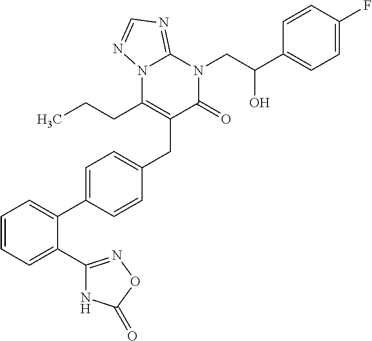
C1=CC=C(C2=NOC(=O)N2)C(C2=CC=C(CC3=C(CCC)N4C(=NC=N4)N(CC(O)C4=CC=C(F)C=C4)C3=O)C=C2)=C1
